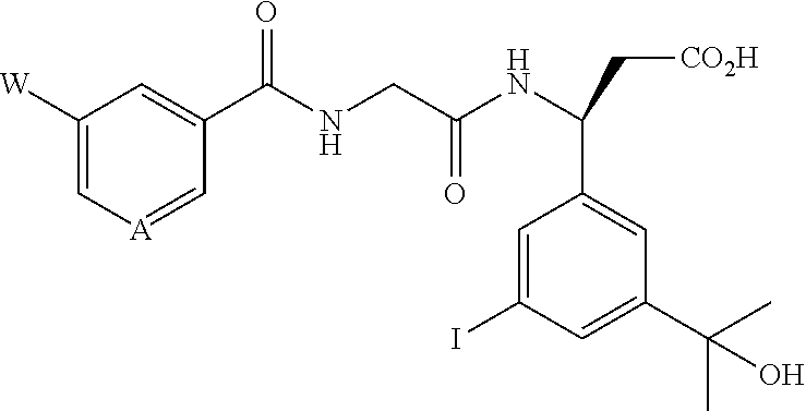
C1([W])=C[A]=CC(C(NCC(NC(C[CO2H])C2=CC(C(C)(C)O)=CC(I)=C2)=O)=O)=C1
